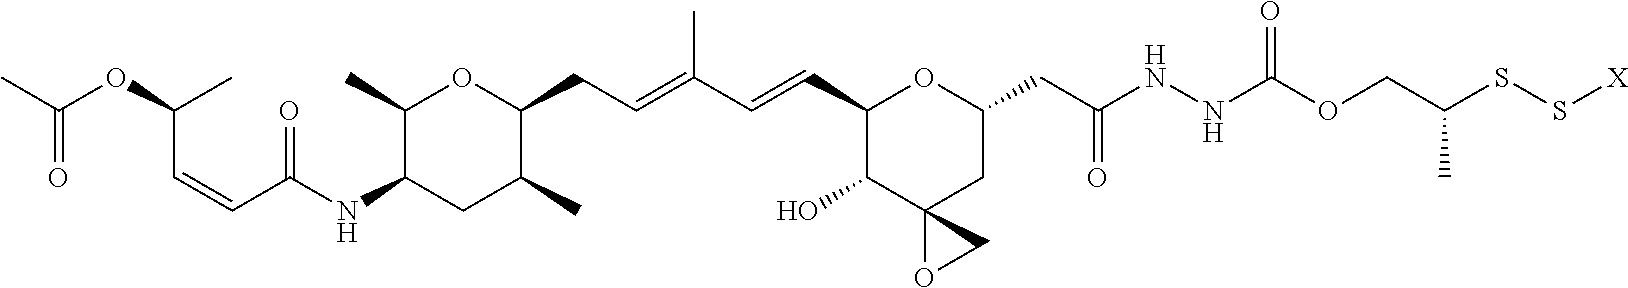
C1(C)C(NC(C=CC(OC(C)=O)C)=O)CC(C)C(CC=C(C=CC2C(O)C3(CC(CC(NNC(OCC(SS[X])C)=O)=O)O2)OC3)C)O1
